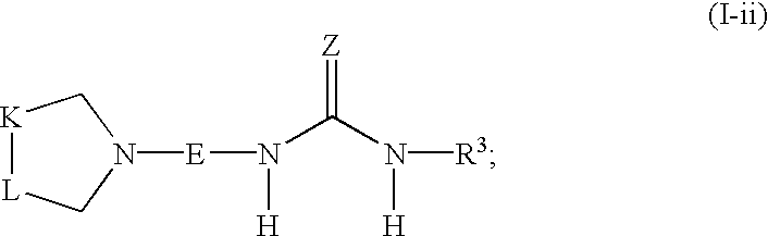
N1([E]N(C(N([H])[R3])=[Z])[H])C[K][L]C1
